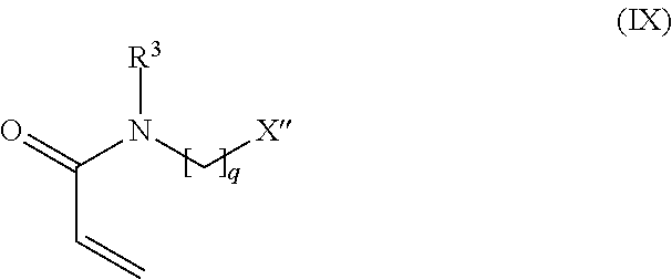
O=C(N(C[X])[R3])C=C
